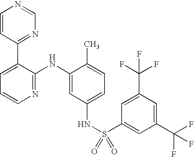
C1=CC(C2=CC=CN=C2NC2=CC(NS(C3=CC(C(F)(F)F)=CC(C(F)(F)F)=C3)(=O)=O)=CC=C2C)=NC=N1
